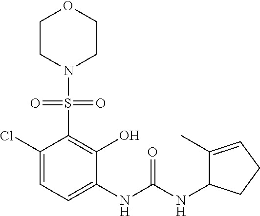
C1(Cl)=CC=C(NC(NC2C(C)=CCC2)=O)C(O)=C1S(=O)(=O)N1CCOCC1
